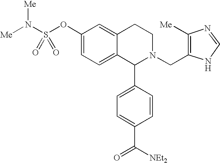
C1(OS(N([Me])[Me])(=O)=O)=CC=C2C(=C1)CCN(CC1=C([Me])N=CN1)C2C1=CC=C(C([NEt2])=O)C=C1
